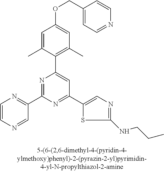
C1=C(C)C(C2=CC(C3=CN=C(NCCC)S3)=NC(C3=NC=CN=C3)=N2)=C(C)C=C1OCC1=CC=NC=C1
